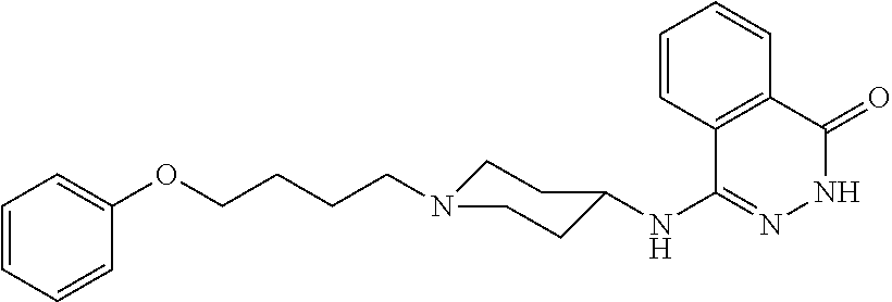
C1(NC2CCN(CCCCOC3=CC=CC=C3)CC2)=NNC(=O)C2=C1C=CC=C2
